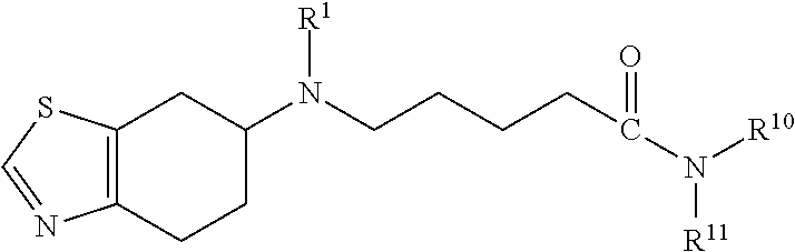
C12=C(CCC(N(CCCCC(N([R10])[R11])=O)[R1])C1)N=CS2
